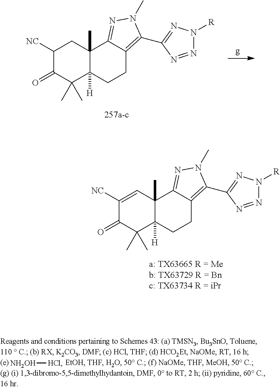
[NH2OH][HCl].C1([NC])=CC2(C)C([H])(C(C)(C)C1=O)CCC1=C(C3=NN([R])N=N3)N(C)N=C21.C1([NC])CC2(C)C([H])(C(C)(C)C1=O)CCC1=C(C3=NN([R])N=N3)N(C)N=C21
